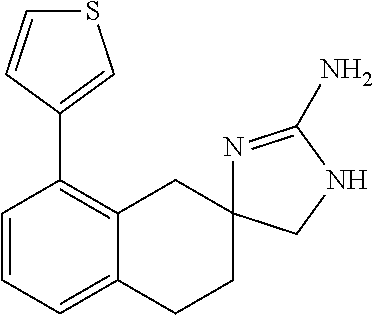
C1=CC=C2C(=C1C1=CSC=C1)CC1(CC2)N=C(N)NC1
